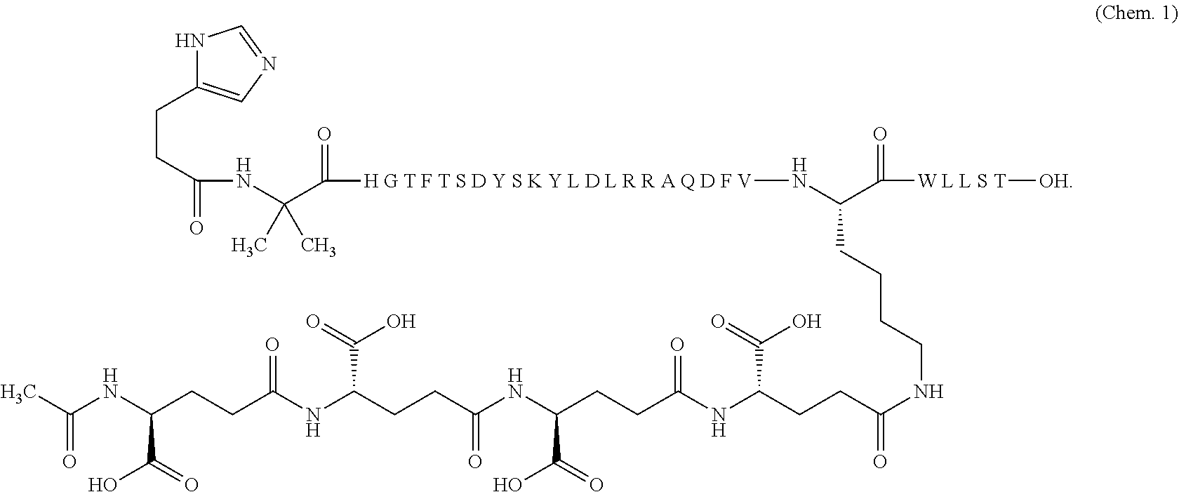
N1C(CCC(=O)NC(C([H G T F T S D Y S K Y L D L R R A Q D F V]NC(C([W L L S T][OH])=O)CCCCNC(=O)CCC(NC(CCC(NC(CCC(NC(CCC(NC(C)=O)C(O)=O)=O)C(=O)O)=O)C(=O)O)=O)C(=O)O)=O)(C)C)=CN=C1
